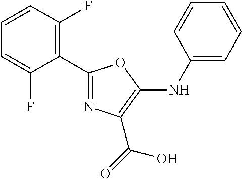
C1=CC(F)=C(C2=NC(C(=O)O)=C(NC3=CC=CC=C3)O2)C(F)=C1
